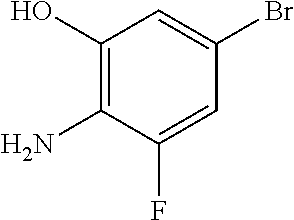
C1(O)=C(N)C(F)=CC(Br)=C1
